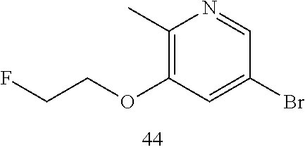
C1(C)=C(OCCF)C=C(Br)C=N1
